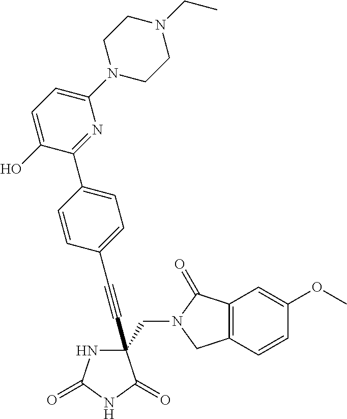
C(#CC1(CN2C(=O)C3=C(C2)C=CC(OC)=C3)NC(=O)NC1=O)C1=CC=C(C2=NC(N3CCN(CC)CC3)=CC=C2O)C=C1
